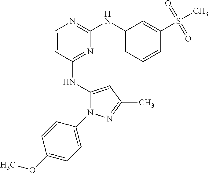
C1=CC(NC2=CC(C)=NN2C2=CC=C(OC)C=C2)=NC(NC2=CC=CC(S(C)(=O)=O)=C2)=N1
